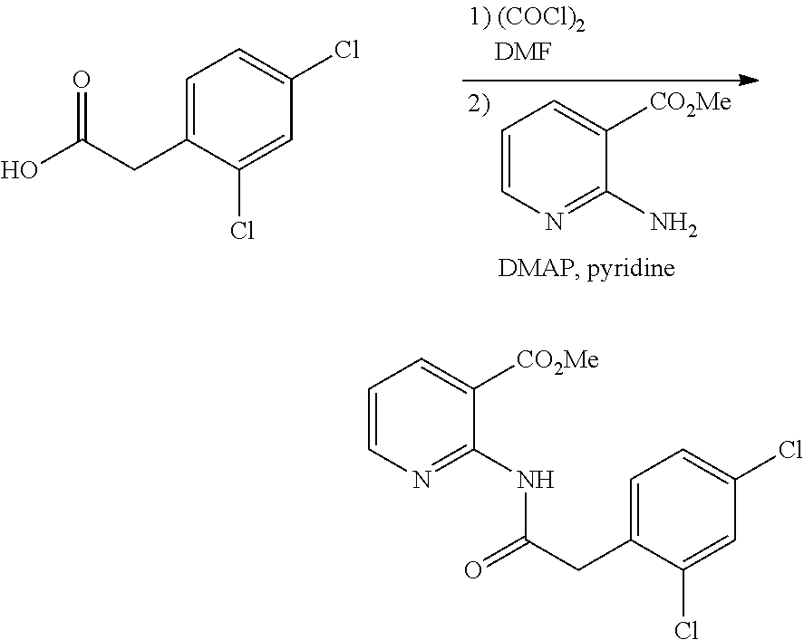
C1=CN=C(N)C([CO2Me])=C1.C1=C(CC(O)=O)C(Cl)=CC(Cl)=C1.C1=C(CC(=O)NC2=NC=CC=C2[CO2Me])C(Cl)=CC(Cl)=C1
